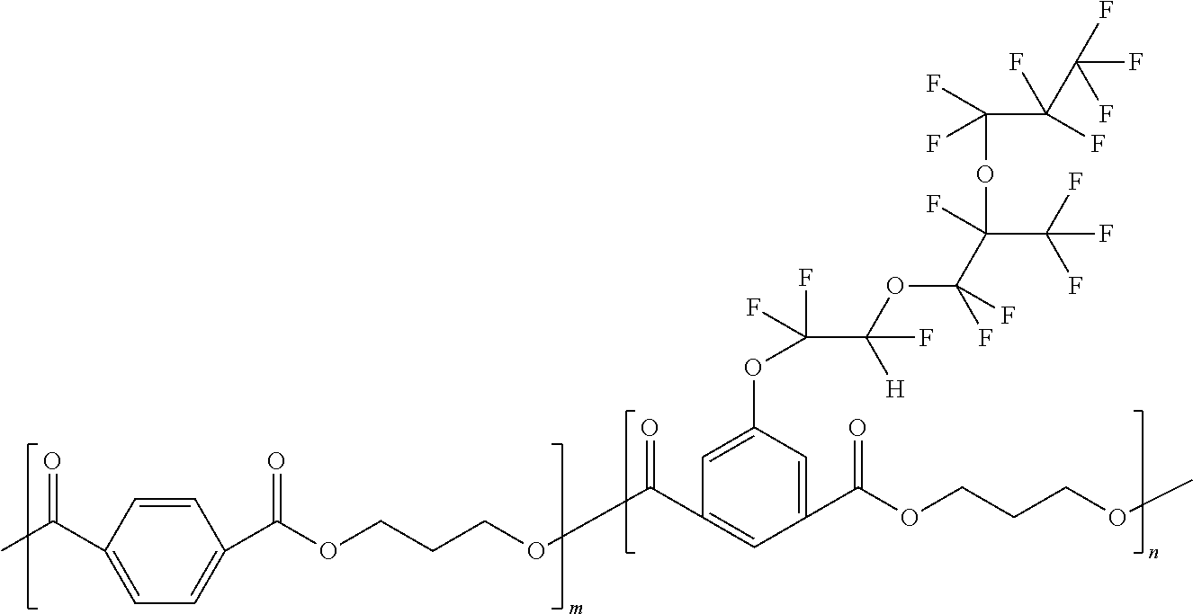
C1=C(OC(C(OC(C(OC(C(C(F)(F)F)(F)F)(F)F)(F)C(F)(F)F)(F)F)([H])F)(F)F)C=C(C(=O)OCCCOC)C=C1C(=O)OCCCOC(=O)C1=CC=C(C(C)=O)C=C1
